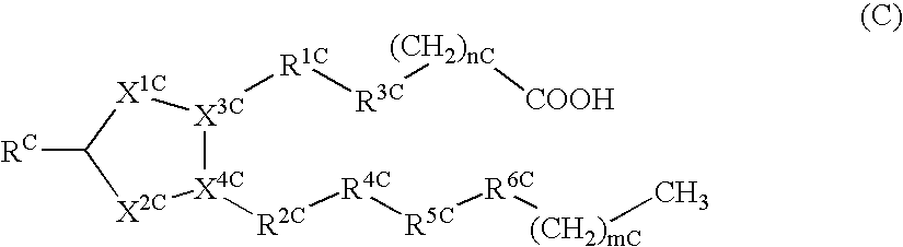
[X4C]1([R2C][R4C][R5C][R6C][(CH2)mC]C)[X3C]([R1C][R3C][(CH2)nC][COOH])[X1C]C([RC])[X2C]1
